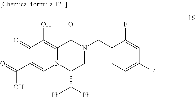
C1(=O)C(C(O)=O)=CN2C(=C1O)C(=O)N(CC1=CC=C(F)C=C1F)CC2C([Ph])[Ph]
